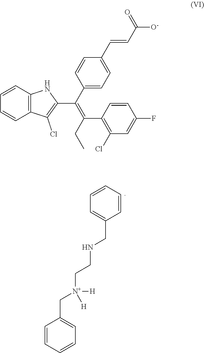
N(CC[N+]([H])(CC1=CC=CC=C1)[H])CC1=CC=CC=C1.C1=CC(F)=CC(Cl)=C1C(=C(C1=CC=C(C=CC(=O)[O-])C=C1)C1=C(Cl)C2=C(N1)C=CC=C2)CC
